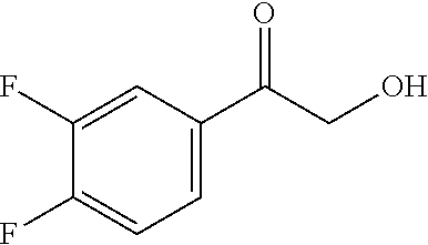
C1(F)=CC(C(CO)=O)=CC=C1F
